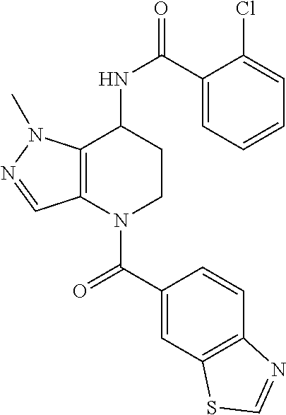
C1(C(=O)N2CCC(NC(=O)C3=CC=CC=C3Cl)C3=C2C=NN3C)=CC2=C(C=C1)N=CS2
